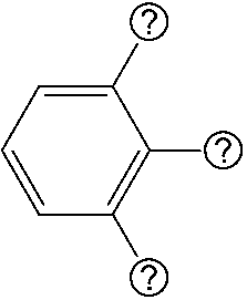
C1(C)=CC=CC(C)=C1C
